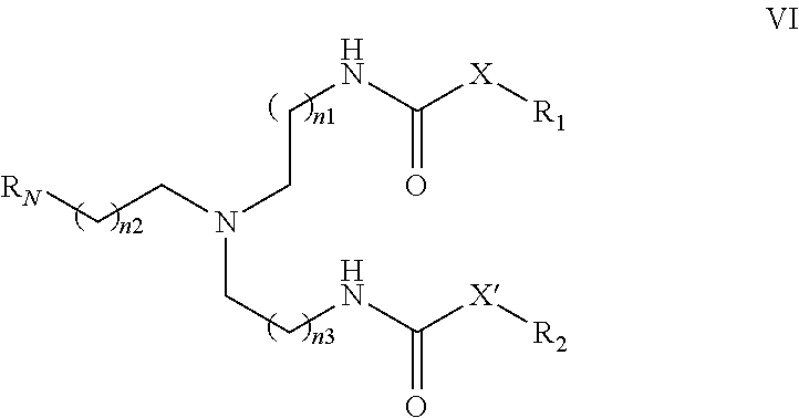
C(N(CC[RN])CCNC([X][R1])=O)CNC([X][R2])=O
